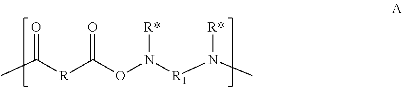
CC([R]C(ON([R1]N(C)[R*])[R*])=O)=O
